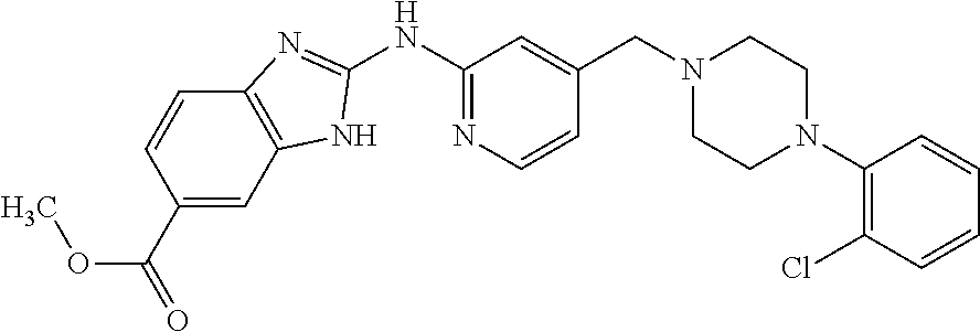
C12=C(C=C(C(=O)OC)C=C1)NC(NC1=NC=CC(CN3CCN(C4=C(Cl)C=CC=C4)CC3)=C1)=N2
